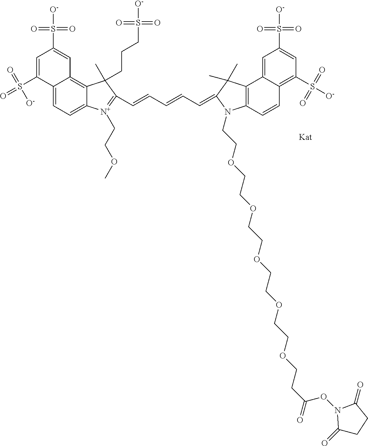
C12=CC=C3C(=C1C=C(S(=O)(=O)[O-])C=C2S(=O)(=O)[O-])C(CCCS(=O)(=O)[O-])(C)C(C=CC=CC=C1C(C)(C)C2=C(C=CC4=C(S([O-])(=O)=O)C=C(S(=O)(=O)[O-])C=C24)N1CCOCCOCCOCCOCCOCCC(=O)ON1C(=O)CCC1=O)=[N+]3CCOC
